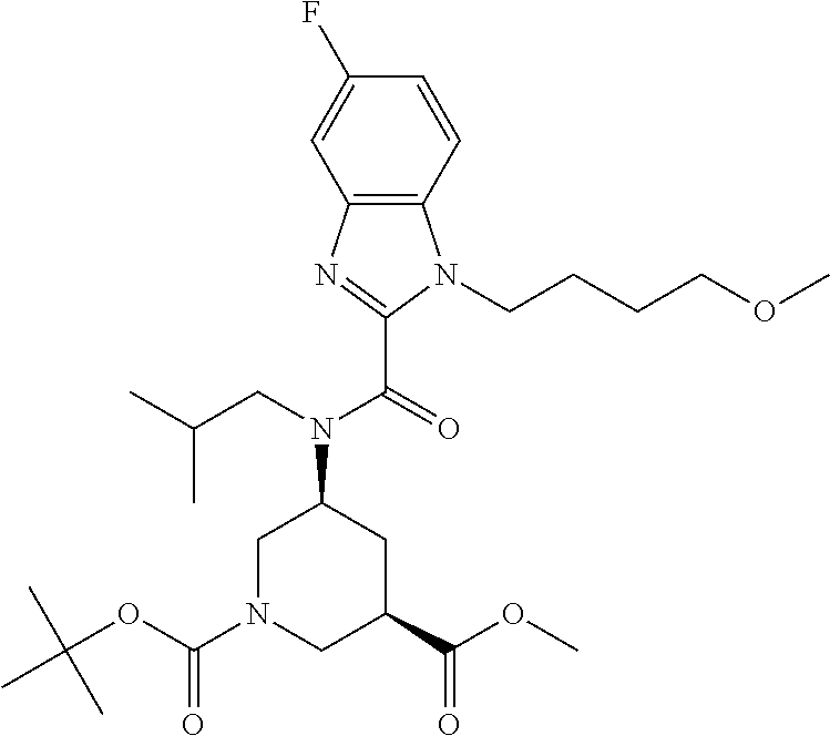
C12=C(C=CC(F)=C1)N(CCCCOC)C(C(=O)N(CC(C)C)C1CN(C(OC(C)(C)C)=O)CC(C(OC)=O)C1)=N2
